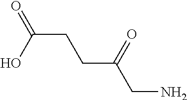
C(CCC(CN)=O)(O)=O
